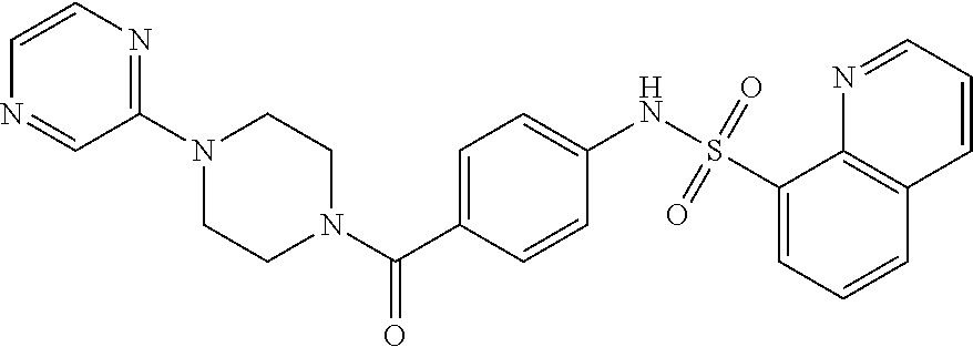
C1(N2CCN(C(C3=CC=C(NS(C4=CC=CC5=C4N=CC=C5)(=O)=O)C=C3)=O)CC2)=NC=CN=C1
